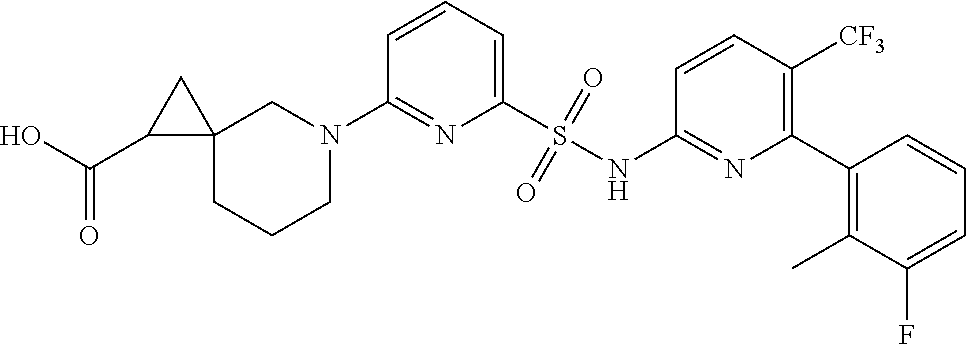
C12(CCCN(C3=NC(S(NC4=NC(C5=C(C)C(F)=CC=C5)=C([CF3])C=C4)(=O)=O)=CC=C3)C1)CC2C(O)=O
